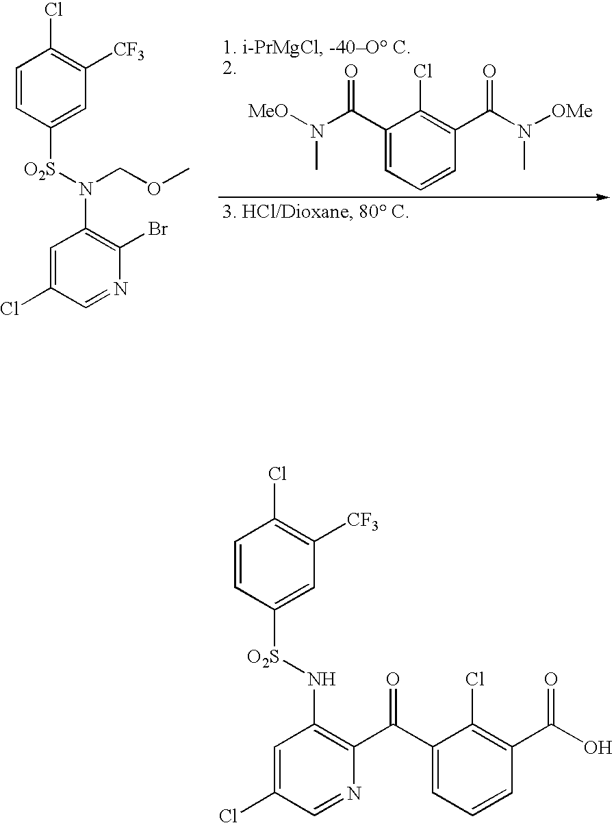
N(C)(C(C1=CC=CC(C(N(C)[OMe])=O)=C1Cl)=O)[MeO].C1=CC([O2S]N(C2=C(Br)N=CC(Cl)=C2)COC)=CC([CF3])=C1Cl.C1=CC([O2S]NC2=C(C(C3=CC=CC(C(O)=O)=C3Cl)=O)N=CC(Cl)=C2)=CC([CF3])=C1Cl
